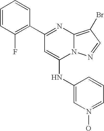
C1(C2=NC3=C(Br)C=NN3C(NC3=CN(O)=CC=C3)=C2)=C(F)C=CC=C1
